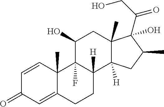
C12(C)C(=CC(=O)C=C1)CCC1([H])C2(F)C(O)CC2(C)C1([H])CC(C)C2(O)C(CO)=O
